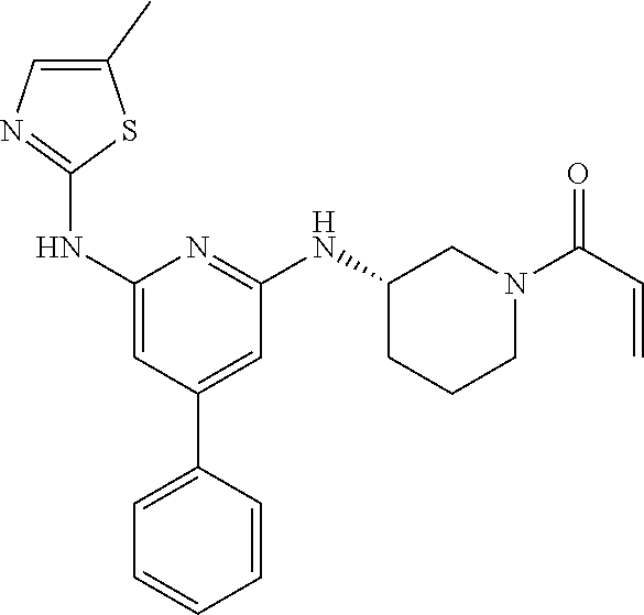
C1(NC2=NC=C(C)S2)=CC(C2=CC=CC=C2)=CC(NC2CCCN(C(C=C)=O)C2)=N1
